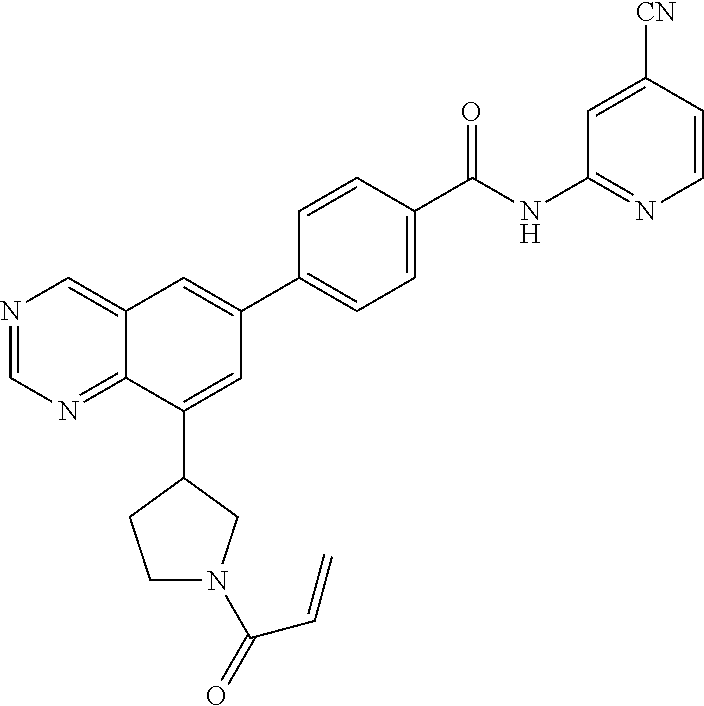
N1=CN=C2C(=C1)C=C(C1=CC=C(C(NC3=NC=CC([CN])=C3)=O)C=C1)C=C2C1CCN(C(C=C)=O)C1
